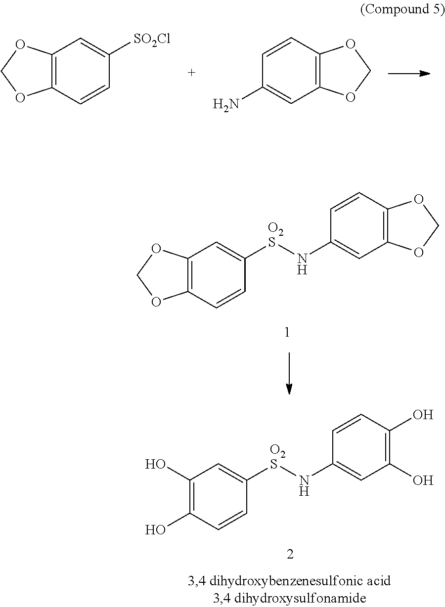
C12=C(C=CC([SO2Cl])=C1)OCO2.C12=C(C=CC(N)=C1)OCO2.C12=C(C=CC(N[O2S]C3=CC4=C(C=C3)OCO4)=C1)OCO2.C1(O)=C(O)C=CC(N[O2S]C2=CC(O)=C(O)C=C2)=C1
